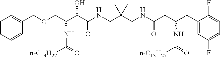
C1=CC=CC(COCC(C(C(NCC(CNC(CC(CC2=CC(F)=CC=C2F)NC([n-C13H27])=O)=O)(C)C)=O)O)NC([n-C13H27])=O)=C1
